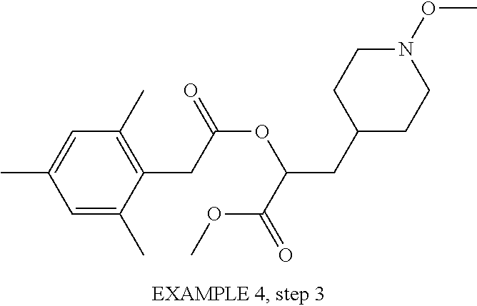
C1=C(C)C=C(C)C(CC(OC(CC2CCN(OC)CC2)C(=O)OC)=O)=C1C
